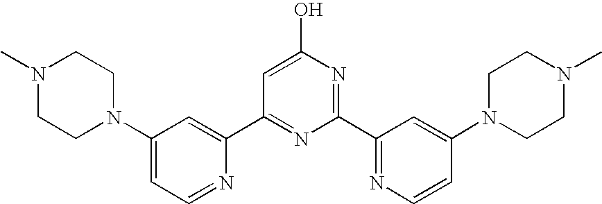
N1(C)CCN(C2=CC=NC(C3=NC(C4=NC=CC(N5CCN(C)CC5)=C4)=NC(O)=C3)=C2)CC1
